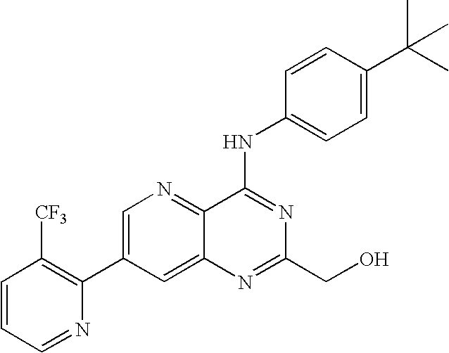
C1=CC=NC(C2=CN=C3C(=C2)N=C(CO)N=C3NC2=CC=C(C(C)(C)C)C=C2)=C1[CF3]
